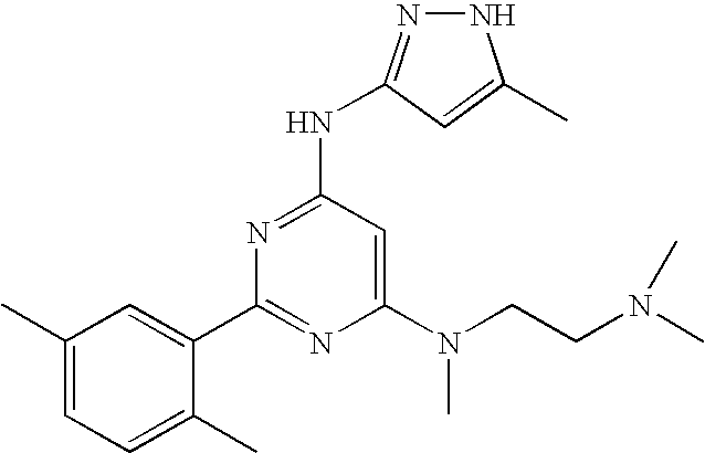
N(C1=NC(C2=CC(C)=CC=C2C)=NC(N(CCN(C)C)C)=C1)C1=NNC(C)=C1
